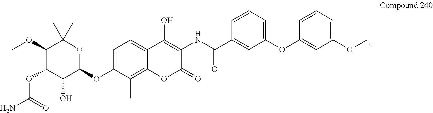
C1(OC)C(OC(N)=O)C(O)C(OC2=CC=C3C(=C2C)OC(=O)C(NC(=O)C2=CC(OC4=CC(OC)=CC=C4)=CC=C2)=C3O)OC1(C)C
